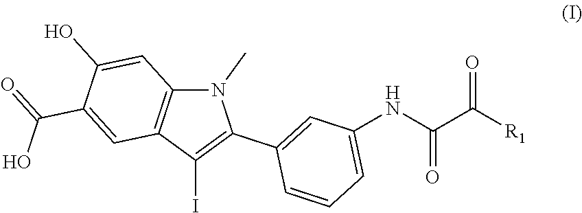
N1(C)C2=C(C(I)=C1C1=CC(NC(=O)C([R1])=O)=CC=C1)C=C(C(=O)O)C(O)=C2
